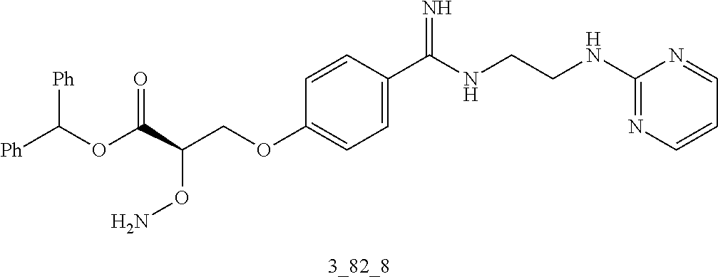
C1=CC(C(NCCNC2=NC=CC=N2)=N)=CC=C1OCC(C(OC([Ph])[Ph])=O)ON
